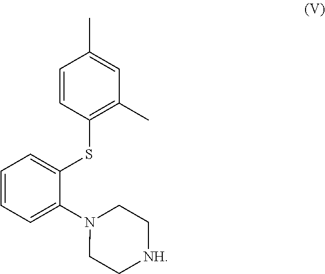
C1=CC(SC2=CC=CC=C2N2CC[NH]CC2)=C(C)C=C1C
